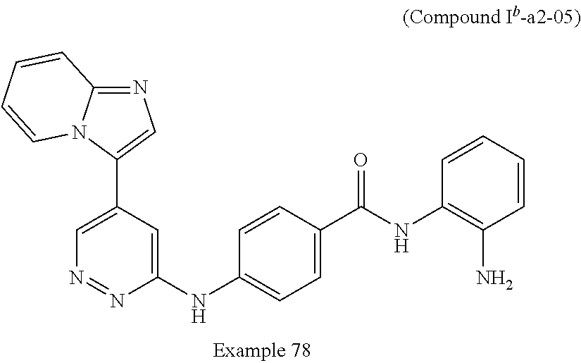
C1(NC2=CC=C(C(NC3=C(N)C=CC=C3)=O)C=C2)=CC(C2=CN=C3N2C=CC=C3)=CN=N1
